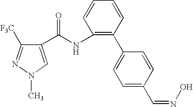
C(NC1=C(C2=CC=C(C=NO)C=C2)C=CC=C1)(=O)C1=CN(C)N=C1[F3C]
